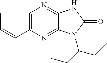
C1=C(C=CC)N=C2C(=N1)NC(=O)N2C(CC)CC
